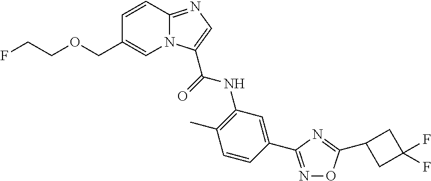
C1=CC2=NC=C(C(=O)NC3=C(C)C=CC(C4=NOC(C5CC(F)(F)C5)=N4)=C3)N2C=C1COCCF
